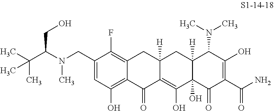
C1(CN(C)C(C(C)(C)C)CO)=CC(O)=C2C(=C1F)CC1([H])C(=C(O)C3(O)C([H])(C1)C(N(C)C)C(O)=C(C(N)=O)C3=O)C2=O
